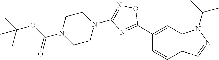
C1(C2=NC(N3CCN(C(OC(C)(C)C)=O)CC3)=NO2)=CC2=C(C=C1)C=NN2C(C)C
